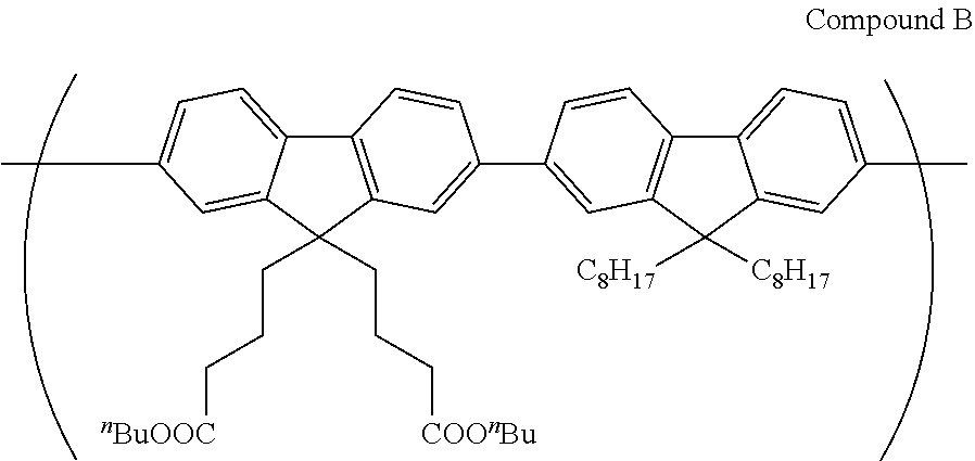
C12=C(C(CCC[nBuOOC])(CCC[COOnBu])C3=CC(C)=CC=C13)C=C(C1=CC3=C(C4=CC=C(C)C=C4C3([C8H17])[C8H17])C=C1)C=C2
